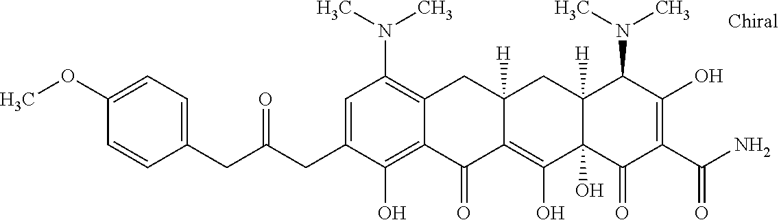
C1=C(CC(CC2=CC=C(OC)C=C2)=O)C(O)=C2C(=C1N(C)C)CC1([H])C(=C(O)C3(O)C([H])(C1)C(N(C)C)C(O)=C(C(N)=O)C3=O)C2=O
